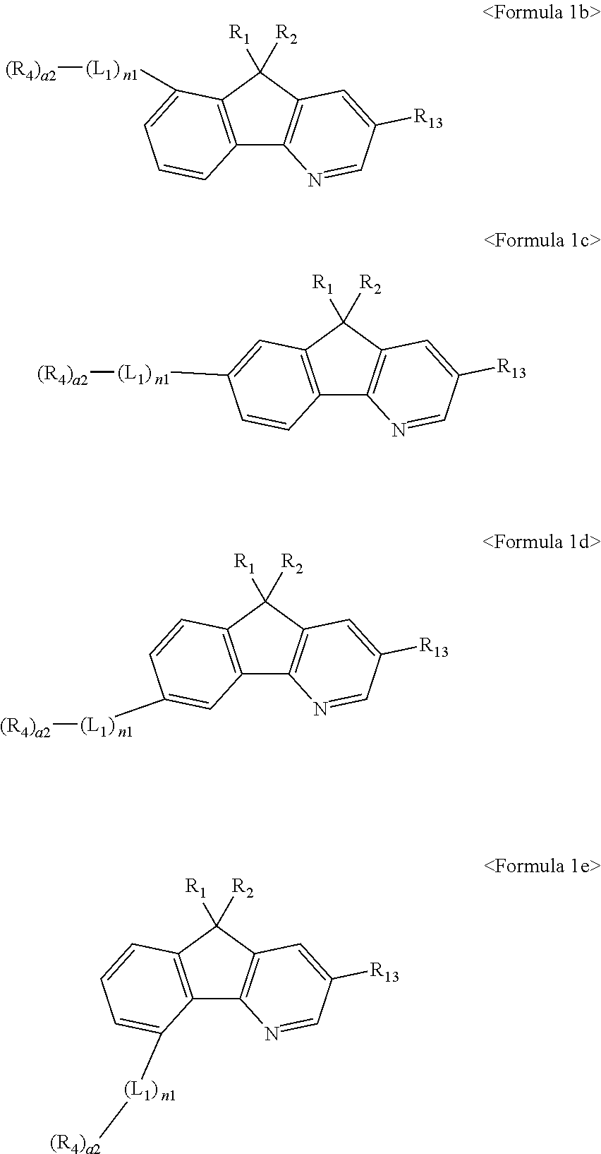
C12=C(C([R1])([R2])C3=C1N=CC([R13])=C3)C([(L1) n1][(R4)a2])=CC=C2.C12=C(C([R1])([R2])C3=C1N=CC([R13])=C3)C=C([(L1) n1][(R4)a2])C=C2.C12=C(C([R1])([R2])C3=C1N=CC([R13])=C3)C=CC([(L1) n1][(R4)a2])=C2.C12=C(C([R1])([R2])C3=C1N=CC([R13])=C3)C=CC=C2[(L1) n1][(R4)a2]
